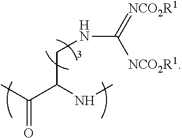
CC(C(NC)CNC(=[NCO2R1])[NCO2R1])=O
